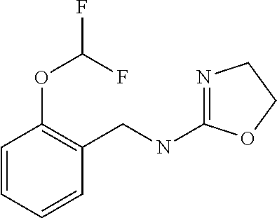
N1=C(NCC2=C(OC(F)F)C=CC=C2)OCC1
